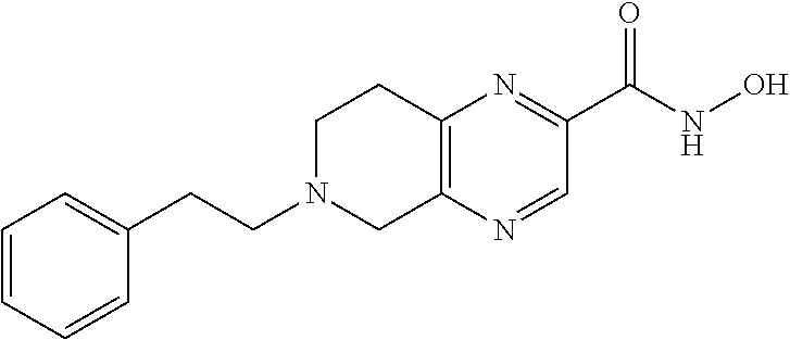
C12=C(N=CC(C(NO)=O)=N1)CN(CCC1=CC=CC=C1)CC2
